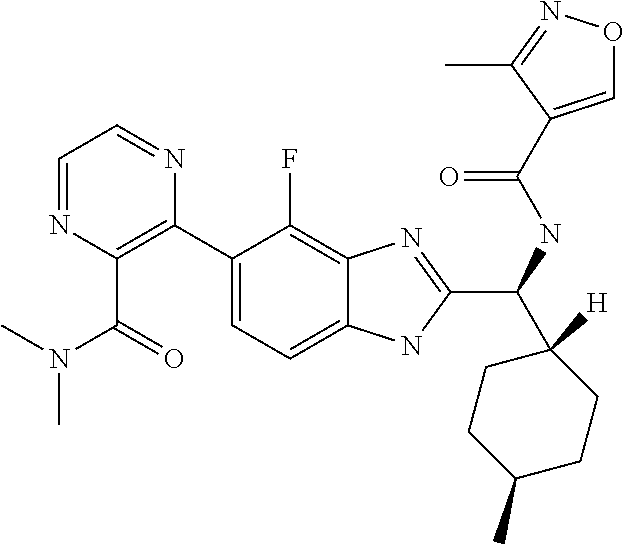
C1=NC(C(=O)N(C)C)=C(C2=CC=C3C(=C2F)N=C(C(C2([H])CCC(C)CC2)NC(=O)C2=CON=C2C)N3)N=C1
